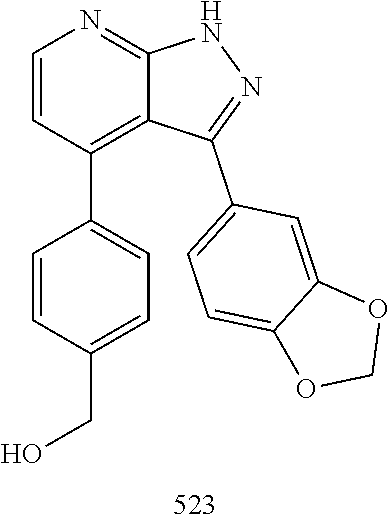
N1C2=NC=CC(C3=CC=C(CO)C=C3)=C2C(C2=CC=C3C(=C2)OCO3)=N1
